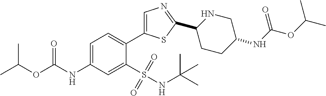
CC(OC(NC1=CC=C(C2=CN=C(C3CCC(NC(OC(C)C)=O)CN3)S2)C(S(NC(C)(C)C)(=O)=O)=C1)=O)C
